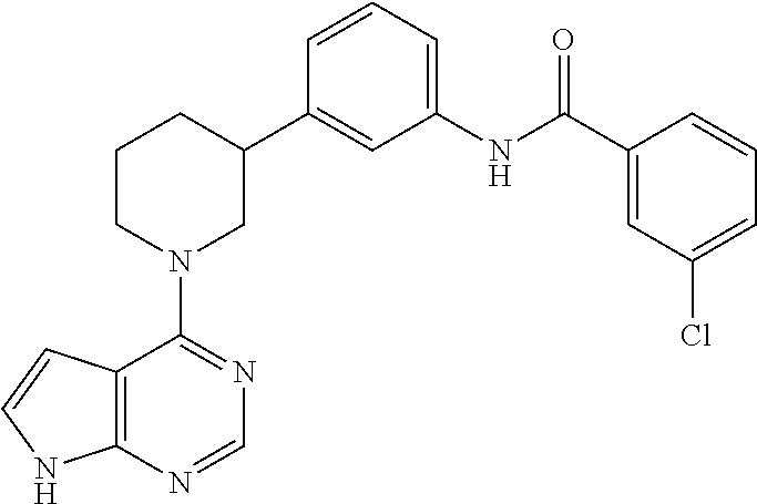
C12=C(N=CN=C1N1CC(C3=CC(NC(C4=CC(Cl)=CC=C4)=O)=CC=C3)CCC1)NC=C2
